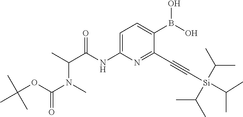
C1=C(NC(C(C)N(C)C(OC(C)(C)C)=O)=O)N=C(C#C[Si](C(C)C)(C(C)C)C(C)C)C(B(O)O)=C1
